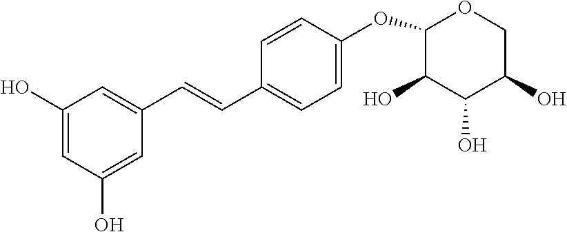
C1(O)=CC(O)=CC(C=CC2=CC=C(OC3C(O)C(O)C(O)CO3)C=C2)=C1
